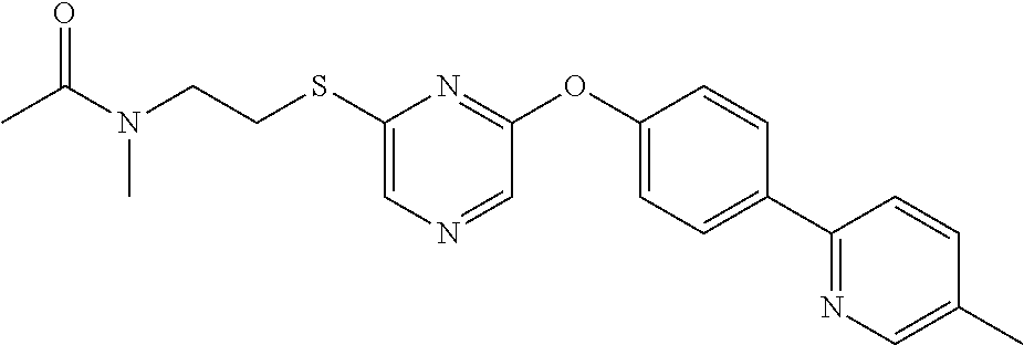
C1(SCCN(C)C(=O)C)=CN=CC(OC2=CC=C(C3=NC=C(C)C=C3)C=C2)=N1
